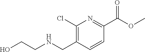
C1(Cl)=C(CNCCO)C=CC(C(OC)=O)=N1
